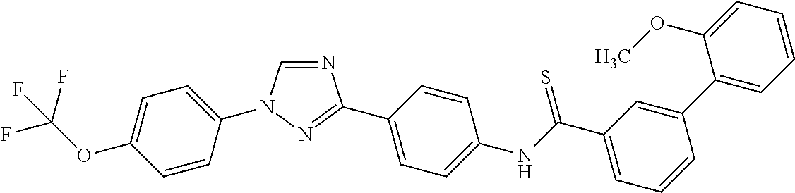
N1=CN(C2=CC=C(OC(F)(F)F)C=C2)N=C1C1=CC=C(NC(C2=CC=CC(C3=CC=CC=C3OC)=C2)=S)C=C1
